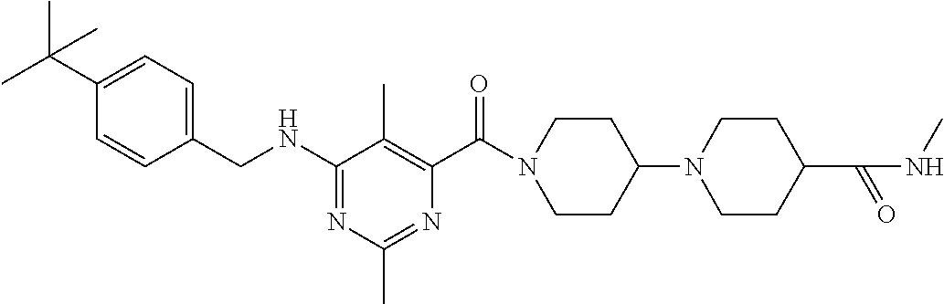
C1=CC(CNC2=NC(C)=NC(C(=O)N3CCC(N4CCC(C(NC)=O)CC4)CC3)=C2C)=CC=C1C(C)(C)C
